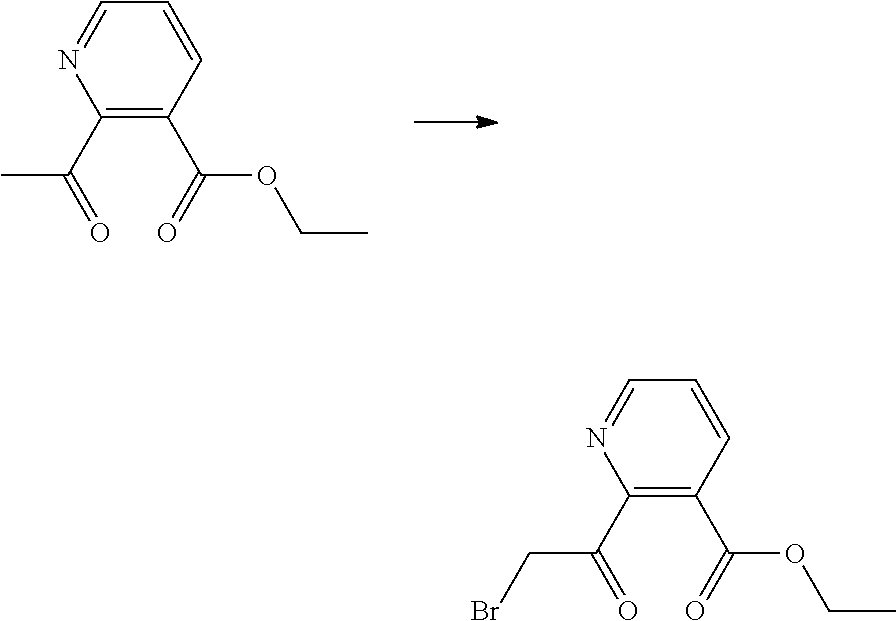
C1(C(=O)OCC)=C(C(=O)C)N=CC=C1.C1(C(=O)OCC)=C(C(=O)CBr)N=CC=C1
